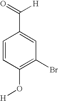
C1=CC(O[H])=C(Br)C=C1C(=O)[H]
